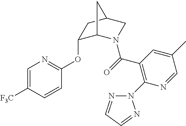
C1=C([F3C])C=CC(OC2C3N(C(=O)C4=C(N5N=CC=N5)N=CC(C)=C4)CC(C2)C3)=N1
